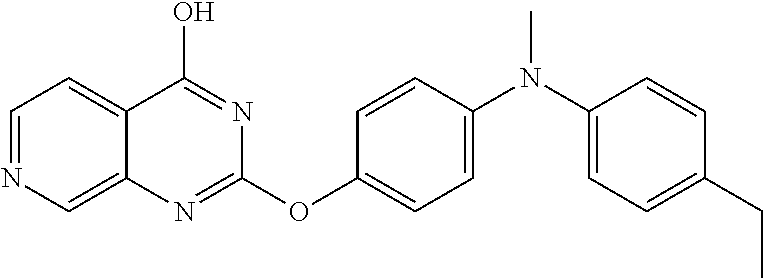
C1=NC=C2C(=C1)C(O)=NC(OC1=CC=C(N(C)C3=CC=C(CC)C=C3)C=C1)=N2
